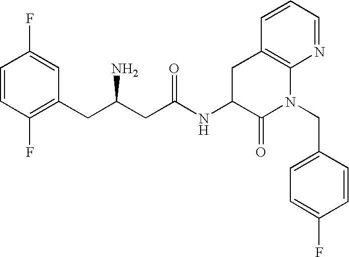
C1=CC(F)=C(CC(CC(NC2C(=O)N(CC3=CC=C(F)C=C3)C3=C(C2)C=CC=N3)=O)N)C=C1F
